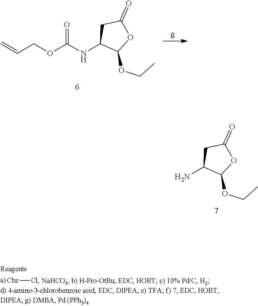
C1(NC(OCC=C)=O)C(OCC)OC(=O)C1.C1(N)C(OCC)OC(=O)C1.[Cbz]Cl
